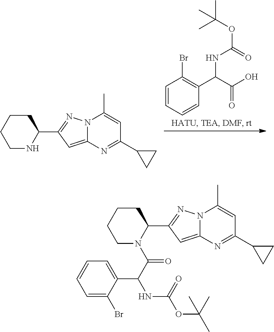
C1=CC=CC(C(C(O)=O)NC(OC(C)(C)C)=O)=C1Br.N1C(C2=NN3C(=C2)N=C(C2CC2)C=C3C)CCCC1.C(C(N1C(C2=NN3C(=C2)N=C(C2CC2)C=C3C)CCCC1)=O)(NC(OC(C)(C)C)=O)C1=CC=CC=C1Br
